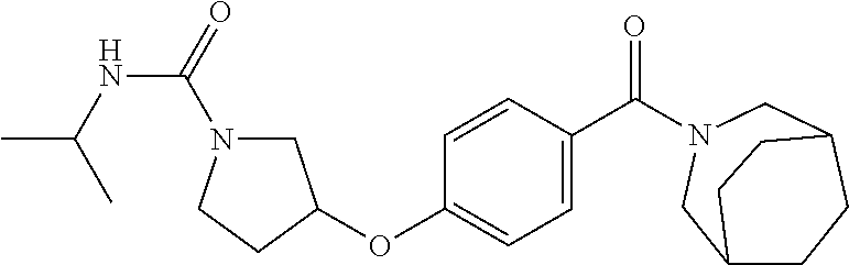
C1=CC(C(=O)N2CC3CCC(C2)CC3)=CC=C1OC1CN(C(NC(C)C)=O)CC1
